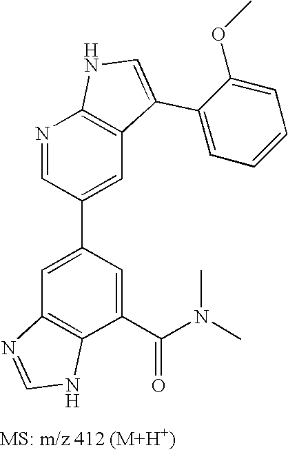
N1=CC(C2=CC3=C(C(C(N(C)C)=O)=C2)NC=N3)=CC2=C1NC=C2C1=CC=CC=C1OC
